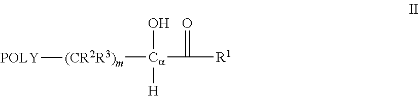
[Ca](C([R1])=O)(O)([H])[(CR2R3)m][POLY]
